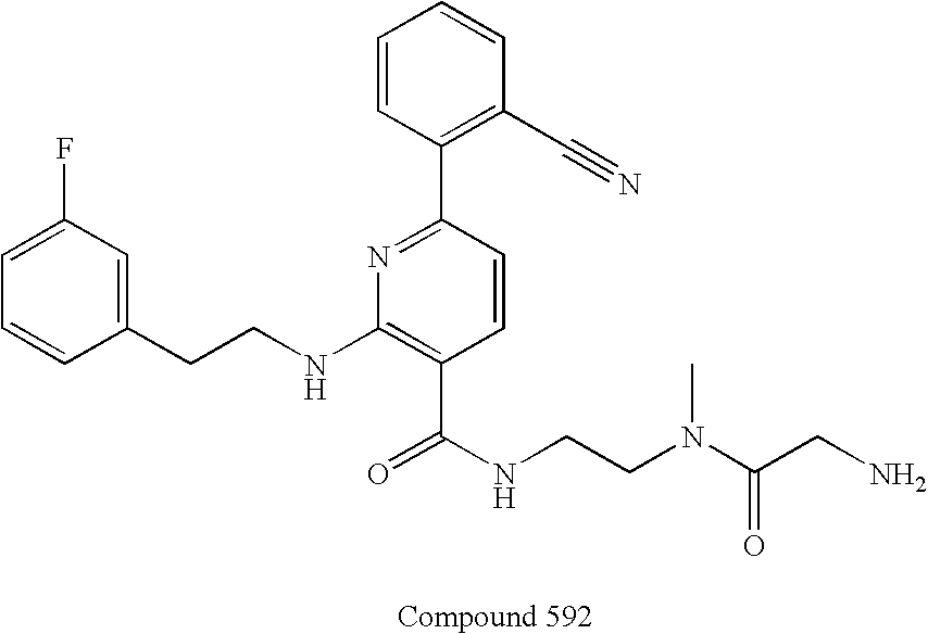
C1=CC(CCNC2=C(C(NCCN(C(CN)=O)C)=O)C=CC(C3=C(C#N)C=CC=C3)=N2)=CC(F)=C1
